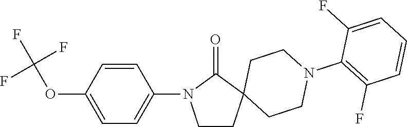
C1=CC(OC(F)(F)F)=CC=C1N1CCC2(C1=O)CCN(C1=C(F)C=CC=C1F)CC2
